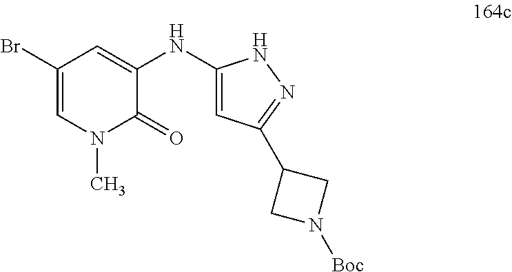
C1(Br)=CN(C)C(=O)C(NC2=CC(C3CN([Boc])C3)=NN2)=C1
